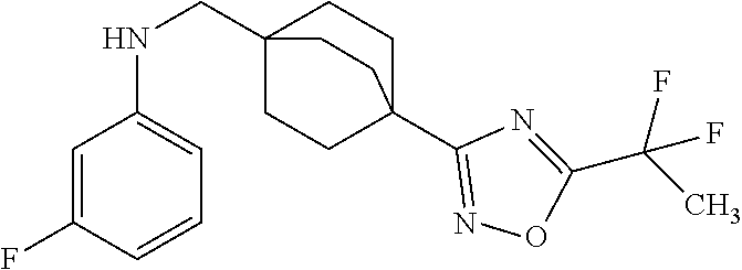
C1=C(F)C=CC=C1NCC12CCC(C3=NOC(C(C)(F)F)=N3)(CC1)CC2
